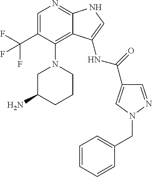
C1=C(C(F)(F)F)C(N2CC(N)CCC2)=C2C(=N1)NC=C2NC(C1=CN(CC2=CC=CC=C2)N=C1)=O
